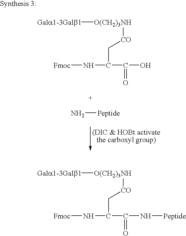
[Gala1-3Galb1][O(CH2)3NH][CO]CC(C(O)=O)N[Fmoc].N[Peptide].[Gala1-3Galb1][O(CH2)3NH][CO]CC(C(N[Peptide])=O)N[Fmoc]
